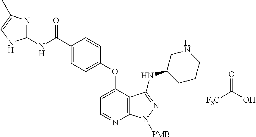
C1=C(OC2=CC=C(C(NC3=NC(C)=CN3)=O)C=C2)C2=C(N=C1)N([PMB])N=C2NC1CCCNC1.O=C(O)[F3C]
